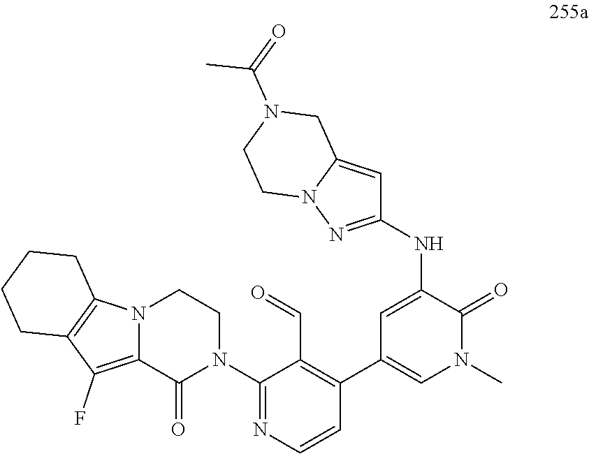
C1(N2CCN3C(=C(F)C4=C3CCCC4)C2=O)=NC=CC(C2=CN(C)C(=O)C(NC3=NN4C(=C3)CN(C(=O)C)CC4)=C2)=C1C=O
